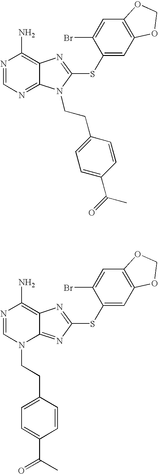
N1=CN=C2C(=C1N)N=C(SC1=CC3=C(C=C1Br)OCO3)N2CCC1=CC=C(C(=O)C)C=C1.N1=CN(CCC2=CC=C(C(=O)C)C=C2)C2=NC(SC3=CC4=C(C=C3Br)OCO4)=NC2=C1N
